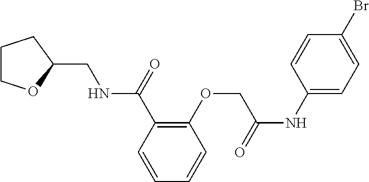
C1(C(NCC2OCCC2)=O)=C(OCC(NC2=CC=C(Br)C=C2)=O)C=CC=C1
